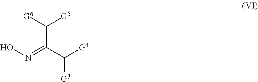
ON=C(C([G3])[G4])C([G5])[G6]
